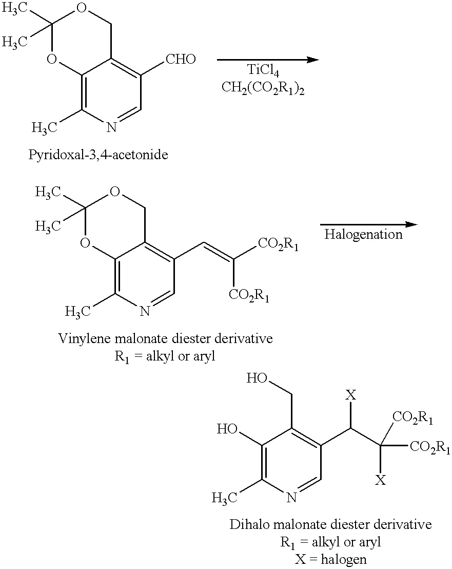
C12=C(C)N=CC([CHO])=C1COC(C)(C)O2.C12=C(C)N=CC(C=C([CO2R1])[CO2R1])=C1COC(C)(C)O2.C1(O)=C(C)N=CC(C(C([X])([CO2R1])[CO2R1])[X])=C1CO
